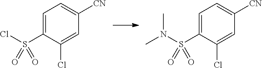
C1=C(S(Cl)(=O)=O)C(Cl)=CC([CN])=C1.C1=C(S(N(C)C)(=O)=O)C(Cl)=CC([CN])=C1
